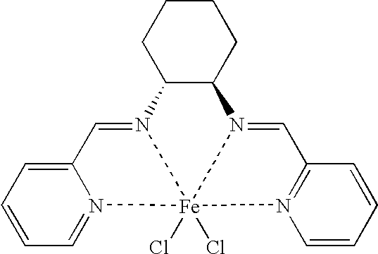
C1CC2C(CC1)N1=CC3=N(C=CC=C3)[Fe]13(Cl)(Cl)N2=CC1=CC=CC=N13
